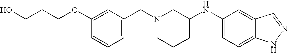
C1(OCCCO)=CC(CN2CCCC(NC3=CC=C4C(=C3)C=NN4)C2)=CC=C1
